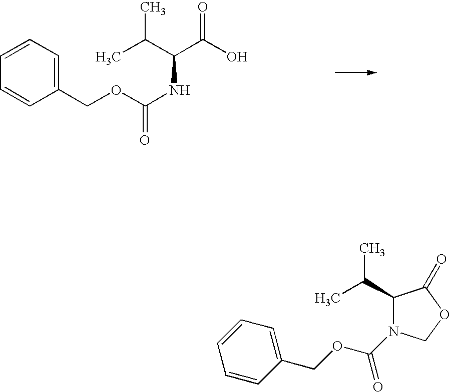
C1=CC=C(COC(NC(C(O)=O)C(C)C)=O)C=C1.C1(C(C)C)C(=O)OCN1C(OCC1=CC=CC=C1)=O
